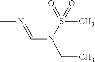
CN=CN(CC)S(=O)(=O)C
